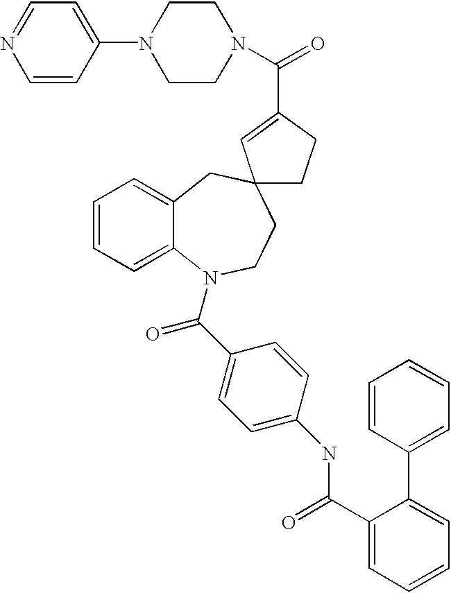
C1=CC=C2C(=C1)CC1(CCN2C(C2=CC=C(NC(C3=CC=CC=C3C3=CC=CC=C3)=O)C=C2)=O)CCC(C(N2CCN(C3=CC=NC=C3)CC2)=O)=C1
